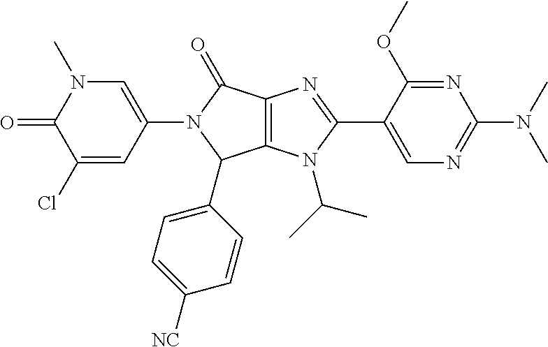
C12=C(N(C(C)C)C(C3=CN=C(N(C)C)N=C3OC)=N1)C(C1=CC=C([NC])C=C1)N(C1=CN(C)C(=O)C(Cl)=C1)C2=O
